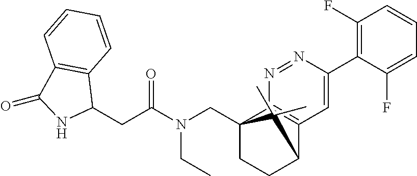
C12(CN(C(CC3C4=C(C(=O)N3)C=CC=C4)=O)CC)CCC(C3=C1N=NC(C1=C(F)C=CC=C1F)=C3)C2(C)C
